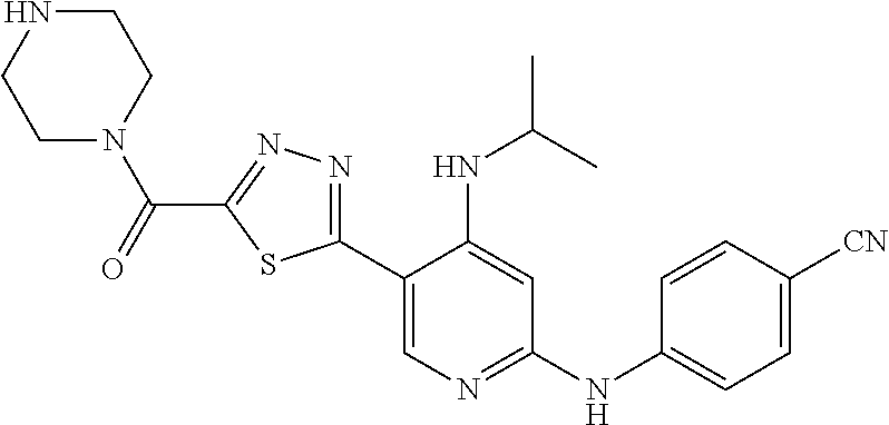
O=C(C1=NN=C(C2=CN=C(NC3=CC=C([CN])C=C3)C=C2NC(C)C)S1)N1CCNCC1
